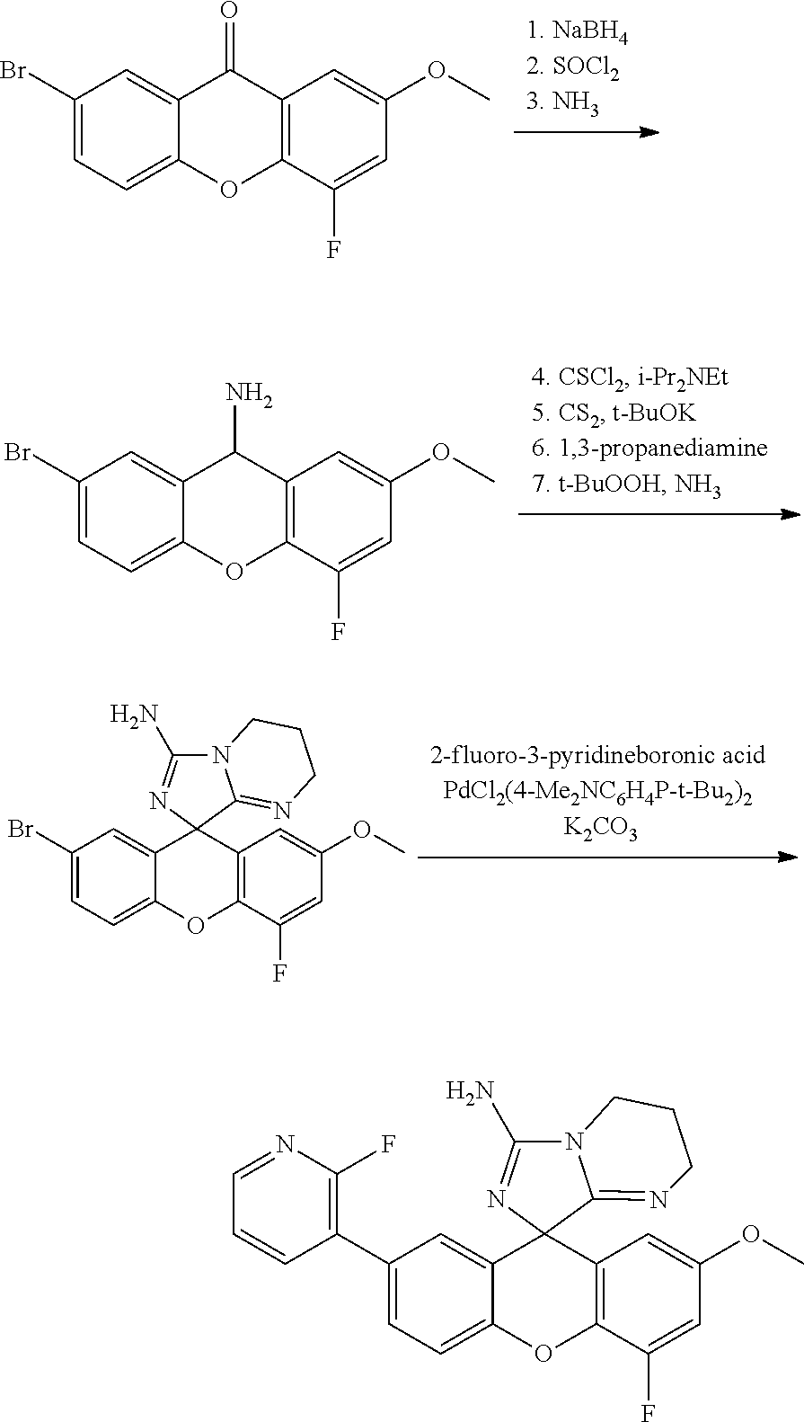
C1(Br)=CC=C2C(=C1)C(=O)C1=C(O2)C(F)=CC(OC)=C1.C1(Br)=CC=C2C(=C1)C(N)C1=C(O2)C(F)=CC(OC)=C1.C1(Br)=CC=C2C(=C1)C1(C3=C(O2)C(F)=CC(OC)=C3)C2=NCCCN2C(N)=N1.C1(C2=C(F)N=CC=C2)=CC=C2C(=C1)C1(C3=C(O2)C(F)=CC(OC)=C3)C2=NCCCN2C(N)=N1
